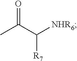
CC(C([NHR6])[R7])=O
